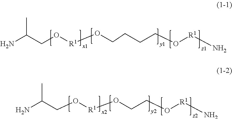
NC(CO[R1]OCCCCO[R1]N)C.NC(CO[R1]OCCO[R1]N)C
